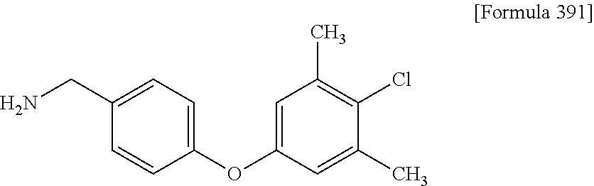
C1(OC2=CC(C)=C(Cl)C(C)=C2)=CC=C(CN)C=C1
